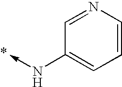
C<-NC1=CC=CN=C1
